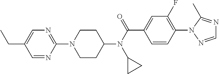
C(C1=CN=C(N2CCC(N(C(=O)C3=CC(F)=C(N4N=CN=C4C)C=C3)C3CC3)CC2)N=C1)C
